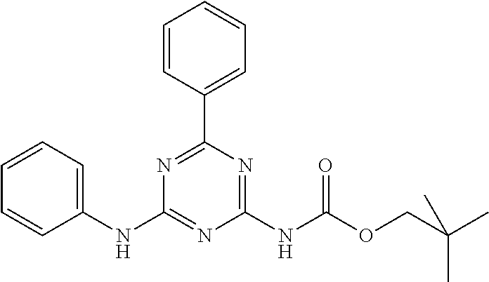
C1(NC2=CC=CC=C2)=NC(NC(OCC(C)(C)C)=O)=NC(C2=CC=CC=C2)=N1
